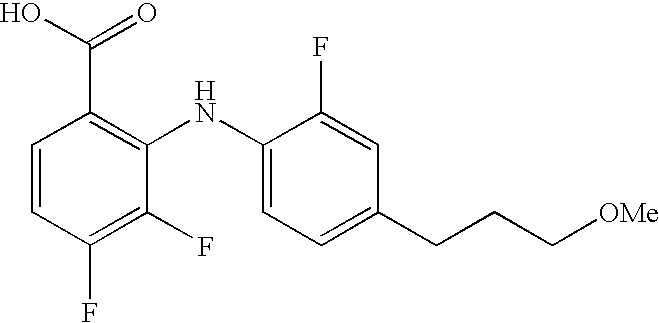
C1=CC(F)=C(F)C(NC2=CC=C(CCC[OMe])C=C2F)=C1C(O)=O
